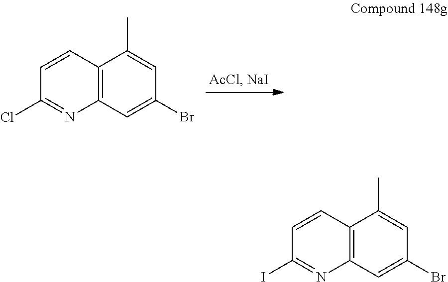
C1=CC2=C(N=C1I)C=C(Br)C=C2C.C1=CC2=C(N=C1Cl)C=C(Br)C=C2C
